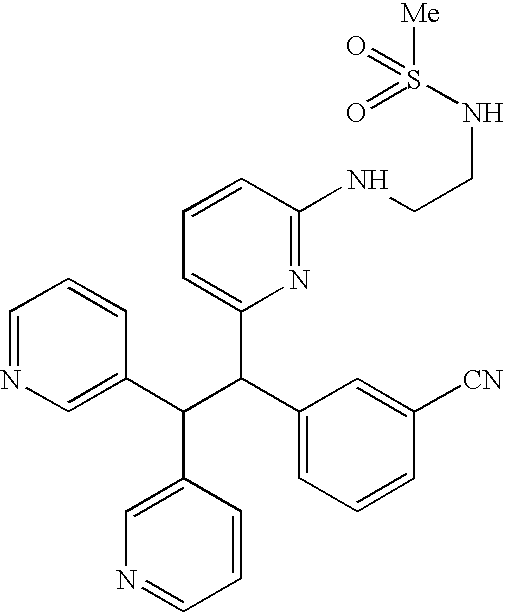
C1=NC=C(C(C(C2=CC=CC([CN])=C2)C2=CC=CC(NCCNS([Me])(=O)=O)=N2)C2=CN=CC=C2)C=C1
